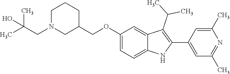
C(OC1=CC=C2C(=C1)C(C(C)C)=C(C1=CC(C)=NC(C)=C1)N2)C1CCCN(CC(C)(C)O)C1
